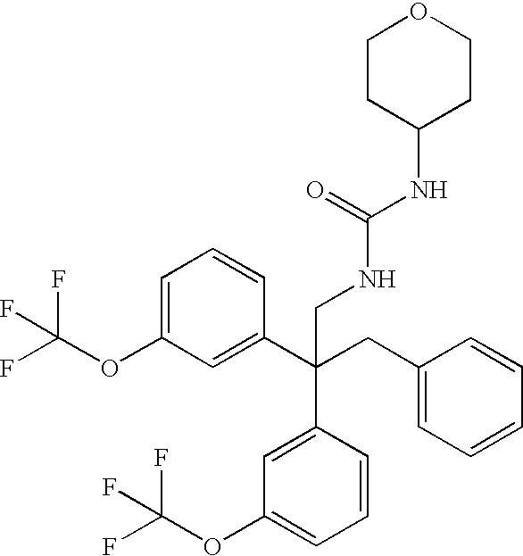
C1(C(CC2=CC=CC=C2)(CNC(NC2CCOCC2)=O)C2=CC(OC(F)(F)F)=CC=C2)=CC(OC(F)(F)F)=CC=C1
